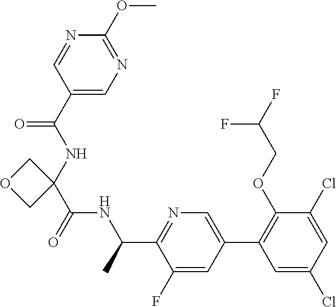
N(C(C1=NC=C(C2=C(OCC(F)F)C(Cl)=CC(Cl)=C2)C=C1F)C)C(C1(NC(=O)C2=CN=C(OC)N=C2)COC1)=O
